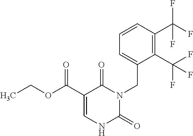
C1(C(OCC)=O)=CNC(=O)N(CC2=CC=CC(C(F)(F)F)=C2C(F)(F)F)C1=O
